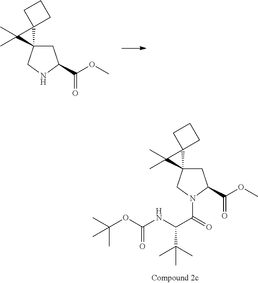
N1C(C(OC)=O)CC2(C1)C1(C2(C)C)CCC1.O(C(C)(C)C)C(NC(C(=O)N1C(C(OC)=O)CC2(C1)C1(C2(C)C)CCC1)C(C)(C)C)=O
